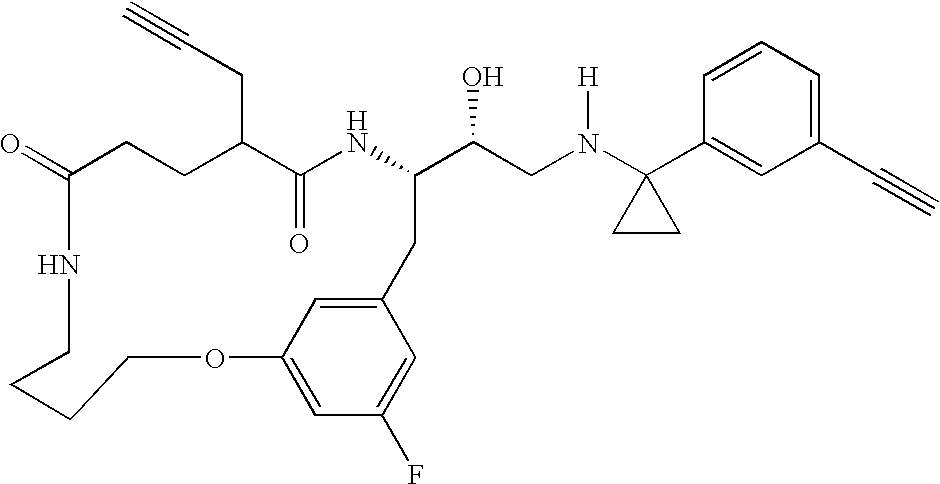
C1(=O)CCC(CC#C)C(=O)NC(C(CN(C2(C3=CC(C#C)=CC=C3)CC2)[H])O)CC2=CC(=CC(F)=C2)OCCCCN1
